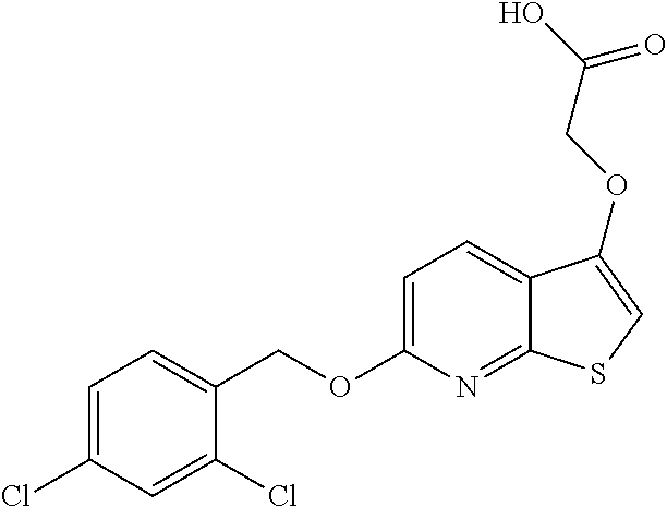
C1=C(Cl)C=C(Cl)C(COC2=CC=C3C(=N2)SC=C3OCC(O)=O)=C1
